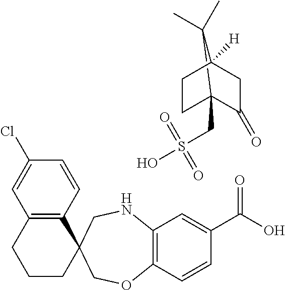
C12=C(C=CC(C(O)=O)=C1)OCC1(CN2)C2=C(CCC1)C=C(Cl)C=C2.C12(CS(O)(=O)=O)C(C)(C)C([H])(CC1)CC2=O
